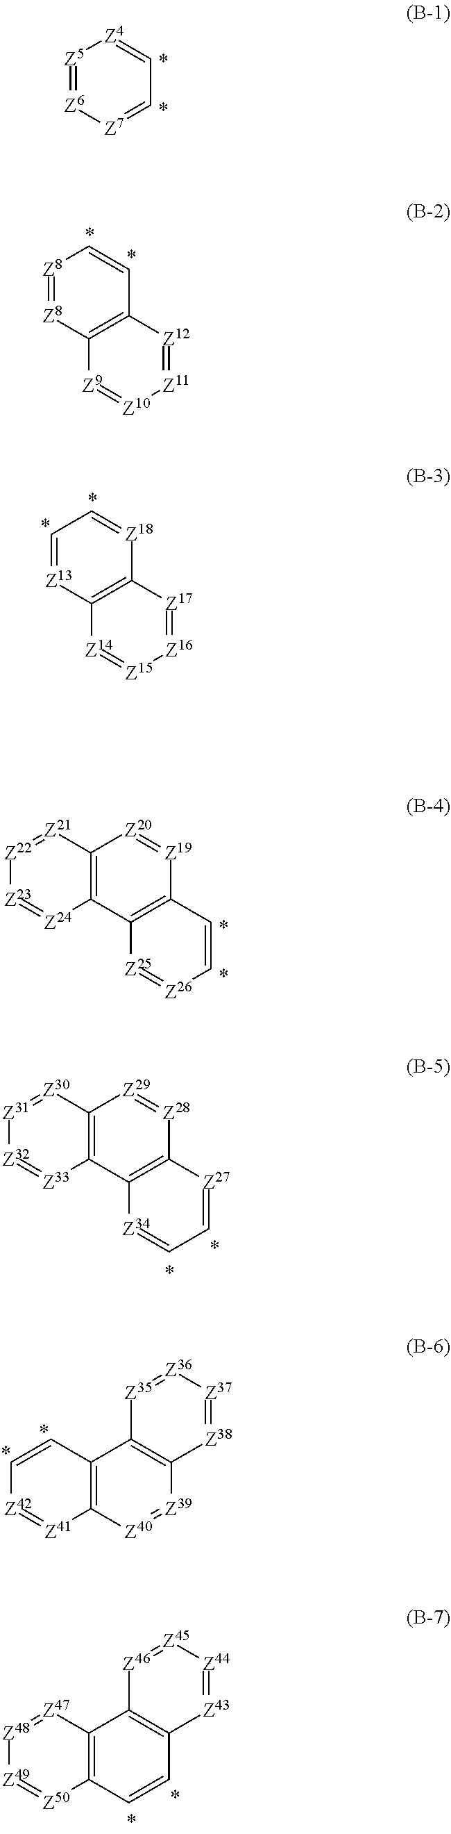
[Z5]1=[Z6][Z7]=CC=[Z4]1.[Z8]1=[Z8]C2=C(C=C1)[Z12]=[Z11][Z10]=[Z9]2.C1=[Z13]C2=C([Z18]=C1)[Z17]=[Z16][Z15]=[Z14]2.C12=C(C3=C([Z19]=[Z20]1)C=C[Z26]=[Z25]3)[Z24]=[Z23][Z22]=[Z21]2.C12=C(C3=C([Z28]=[Z29]1)[Z27]=CC=[Z34]3)[Z33]=[Z32][Z31]=[Z30]2.C12=C([Z40]=[Z39]C3=C1[Z35]=[Z36][Z37]=[Z38]3)[Z41]=[Z42]C=C2.C12=C(C=CC3=C1[Z46]=[Z45][Z44]=[Z43]3)[Z50]=[Z49][Z48]=[Z47]2
